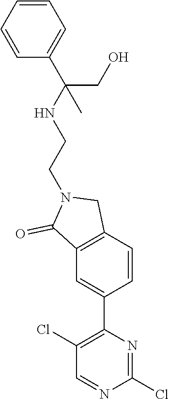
ClC1=NC(C2=CC3=C(CN(CCNC(C4=CC=CC=C4)(CO)C)C3=O)C=C2)=C(Cl)C=N1
